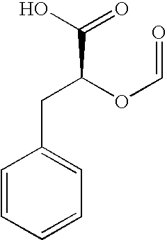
C1=CC=CC=C1CC(OC=O)C(=O)O
